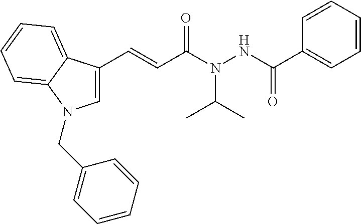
C1=C(C=CC(N(NC(C2=CC=CC=C2)=O)C(C)C)=O)C2=CC=CC=C2N1CC1=CC=CC=C1
